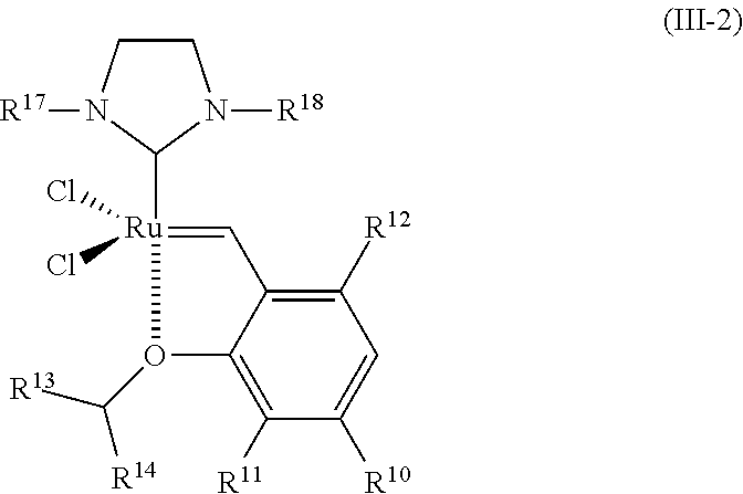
C1([R12])=C2C(=C([R11])C([R10])=C1)O(C([R14])[R13])[Ru](C1N([R18])CCN1[R17])(Cl)(Cl)=C2
